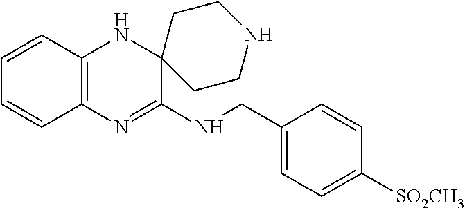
C12=C(N=C(NCC3=CC=C([SO2CH3])C=C3)C3(N1)CCNCC3)C=CC=C2
